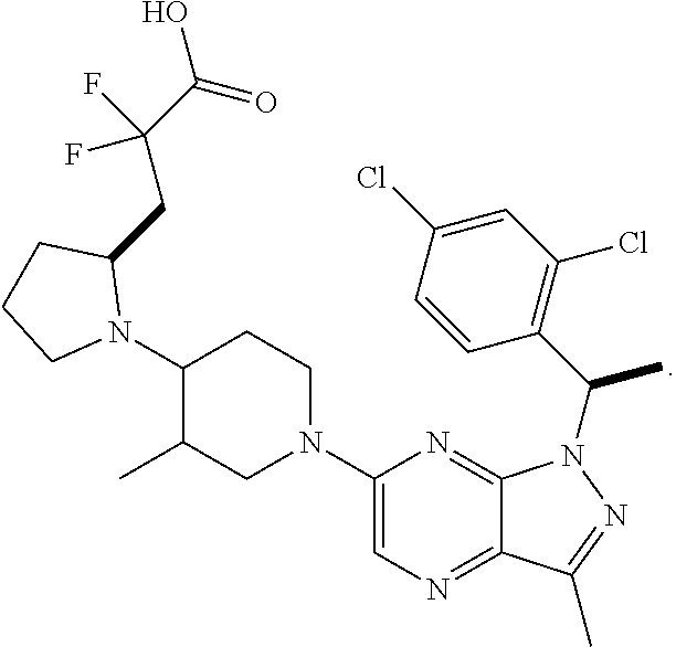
C1(N2C(CC(C(=O)O)(F)F)CCC2)C(C)CN(C2=CN=C3C(=N2)N(C(C)C2=C(Cl)C=C(Cl)C=C2)N=C3C)CC1
